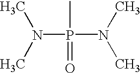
N(P(C)(=O)N(C)C)(C)C
